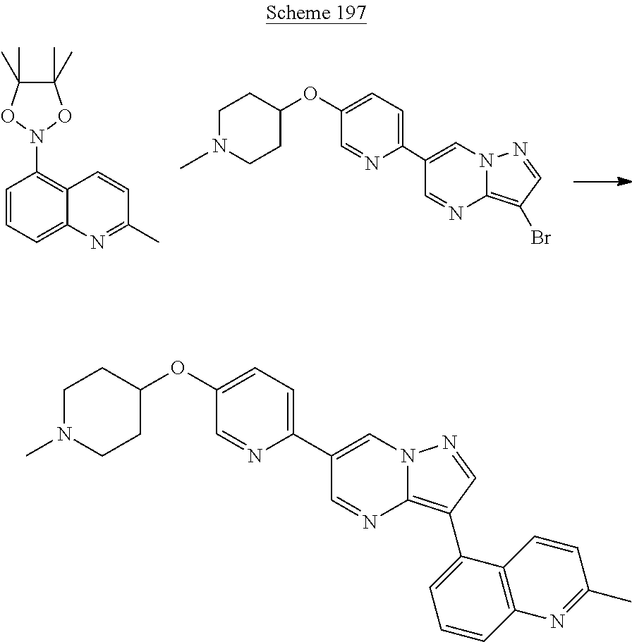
C12=C(Br)C=NN1C=C(C1=CC=C(OC3CCN(C)CC3)C=N1)C=N2.C1=CC2=C(N3OC(C)(C)C(C)(C)O3)C=CC=C2N=C1C.C12=C(C3=CC=CC4=C3C=CC(C)=N4)C=NN1C=C(C1=CC=C(OC3CCN(C)CC3)C=N1)C=N2
